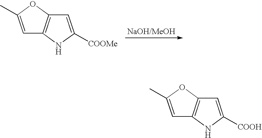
C12=C(OC(C)=C1)C=C([COOMe])N2.C12=C(OC(C)=C1)C=C([COOH])N2
